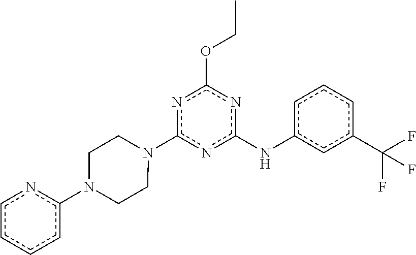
c1c(C(F)(F)F)cc(Nc2nc(OCC)nc(N3CCN(c4ccccn4)CC3)n2)cc1
